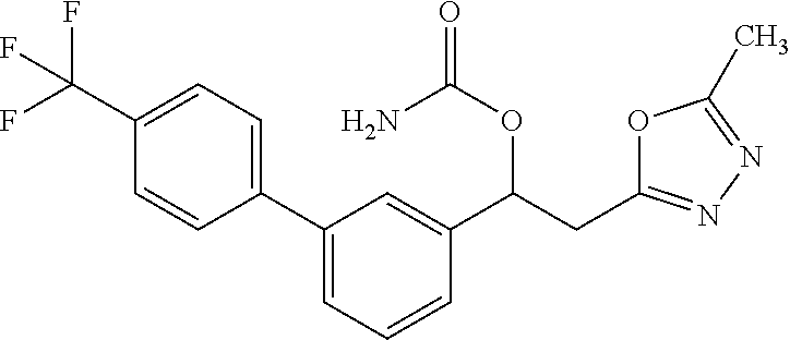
C1(C(F)(F)F)=CC=C(C2=CC=CC(C(CC3=NN=C(C)O3)OC(=O)N)=C2)C=C1
